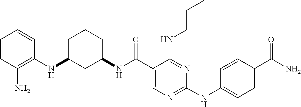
C1(NC2=C(N)C=CC=C2)CC(NC(C2=CN=C(NC3=CC=C(C(N)=O)C=C3)N=C2NCCC)=O)CCC1
